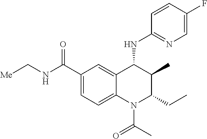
C12=CC(C(NC[Me])=O)=CC=C1N(C(C)=O)C(CC)C(C)C2NC1=NC=C(F)C=C1
